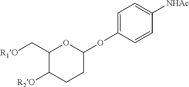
C1(OC2=CC=C([NHAc])C=C2)CCC([R2O])C(C[R1O])O1
